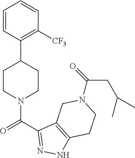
C1=CC(C2CCN(C(C3=NNC4=C3CN(C(=O)CC(C)C)CC4)=O)CC2)=C([CF3])C=C1
